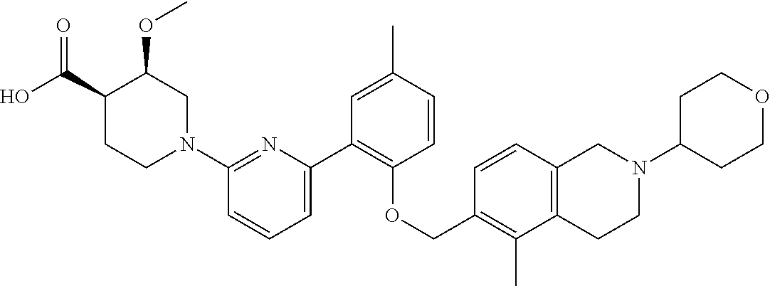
C1(N2CC(OC)C(C(O)=O)CC2)=NC(C2=C(OCC3=C(C)C4=C(C=C3)CN(C3CCOCC3)CC4)C=CC(C)=C2)=CC=C1
